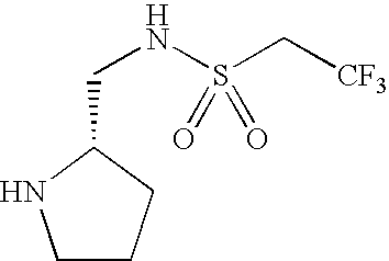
C1CCC(CNS(C[CF3])(=O)=O)N1
